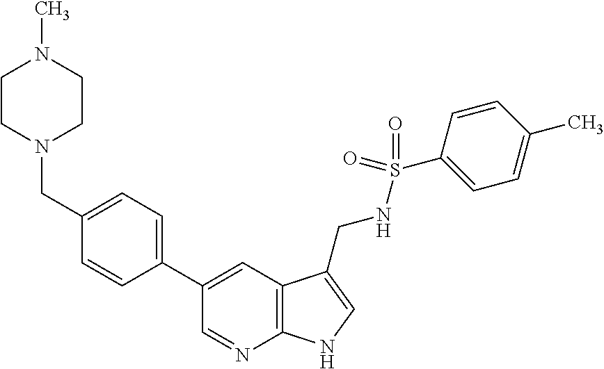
C12=C(C=C(C3=CC=C(CN4CCN(C)CC4)C=C3)C=N1)C(CNS(=O)(C1=CC=C(C)C=C1)=O)=CN2
